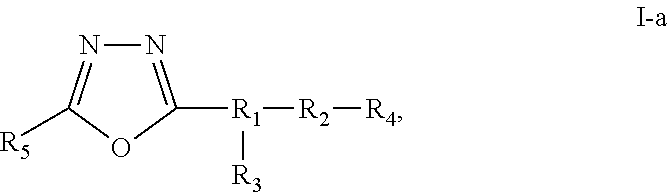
N1=C([R1]([R2][R4])[R3])OC([R5])=N1
